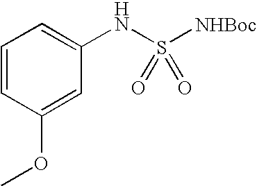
N(S([NHBoc])(=O)=O)C1=CC=CC(OC)=C1
